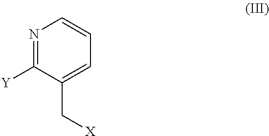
N1=C([Y])C(C[X])=CC=C1
